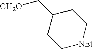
C1(C[CH2O])CC[NEt]CC1
